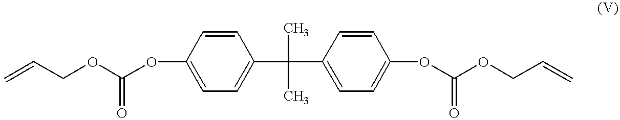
C1=CC(OC(OCC=C)=O)=CC=C1C(C)(C)C1=CC=C(OC(OCC=C)=O)C=C1
